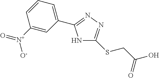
N1C(SCC(O)=O)=NN=C1C1=CC=CC([N+](=O)[O-])=C1
